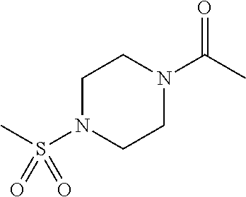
C1N(S(C)(=O)=O)CCN(C(C)=O)C1
